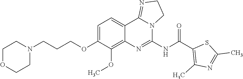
C(COC1=CC=C2C(=C1OC)N=C(NC(C1=C(C)N=C(C)S1)=O)N1C2=NCC1)CN1CCOCC1
